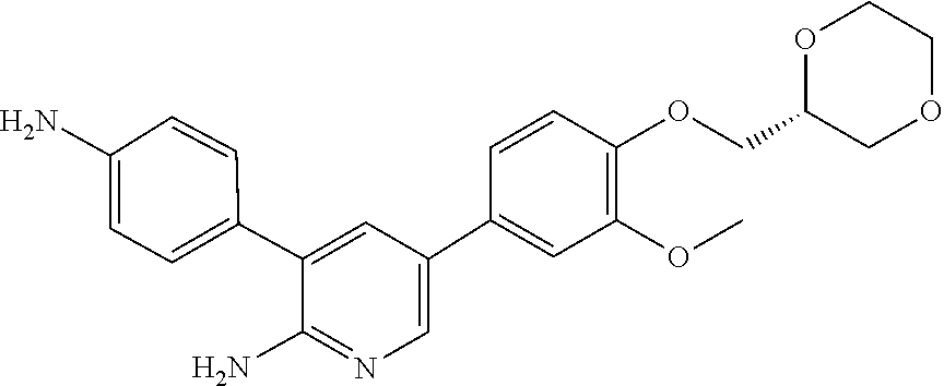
C1=CC(OCC2COCCO2)=C(OC)C=C1C1=CN=C(N)C(C2=CC=C(N)C=C2)=C1
